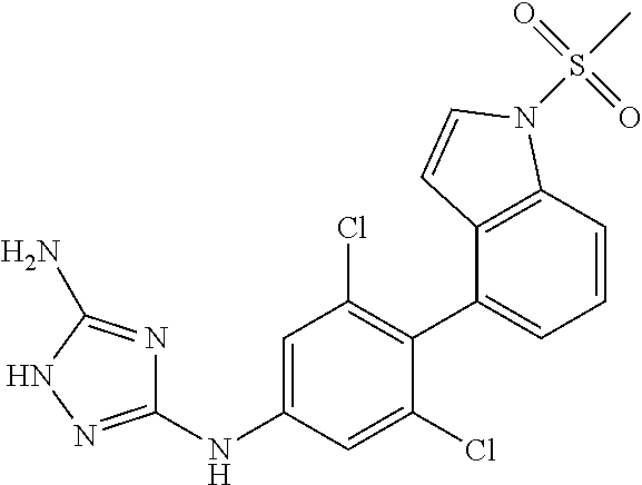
C1(NC2=CC(Cl)=C(C3=CC=CC4=C3C=CN4S(C)(=O)=O)C(Cl)=C2)=NNC(N)=N1
